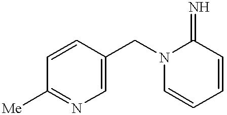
C1=CC(CN2C=CC=CC2=N)=CN=C1[Me]
